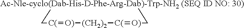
[Ac-Nle-cyclo(Dab-His-D-Phe-Arg-Dab)-Trp-NH2 (SEQ ID NO: 30)]1C[C(]=[O)][(CH2)2][C(]=[O)]C1
